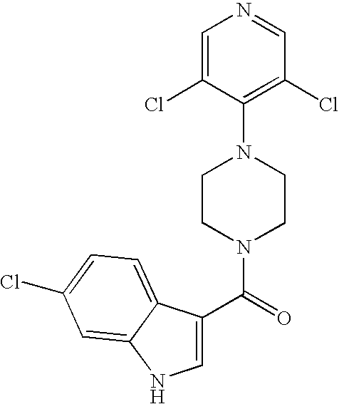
C1=C(Cl)C(N2CCN(C(=O)C3=CNC4=CC(Cl)=CC=C34)CC2)=C(Cl)C=N1
